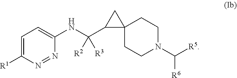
C12(CCN(C([R5])[R6])CC1)CC2C(NC1=CC=C([R1])N=N1)([R2])[R3]
